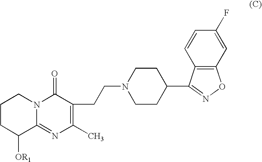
C1CC([OR1])C2=NC(C)=C(CCN3CCC(C4=NOC5=C4C=CC(F)=C5)CC3)C(=O)N2C1
